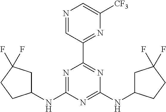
N1=C(NC2CC(F)(F)CC2)N=C(NC2CC(F)(F)CC2)N=C1C1=NC([CF3])=CN=C1
